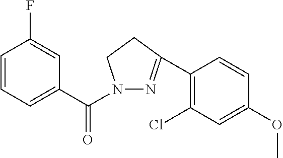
C1=CC=C(C(N2N=C(C3=C(Cl)C=C(OC)C=C3)CC2)=O)C=C1F
